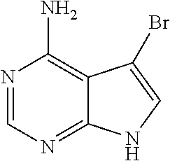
N1=CN=C2C(=C1N)C(Br)=CN2
